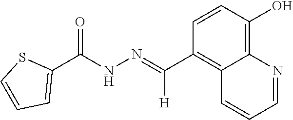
C1(C(NN=C(C2=C3C(=C(O)C=C2)N=CC=C3)[H])=O)=CC=CS1
